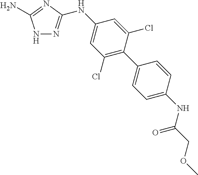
N1N=C(NC2=CC(Cl)=C(C3=CC=C(NC(COC)=O)C=C3)C(Cl)=C2)N=C1N
